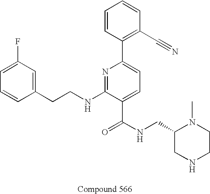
C1=C(F)C=C(CCNC2=NC(C3=C(C#N)C=CC=C3)=CC=C2C(NCC2CNCCN2C)=O)C=C1
